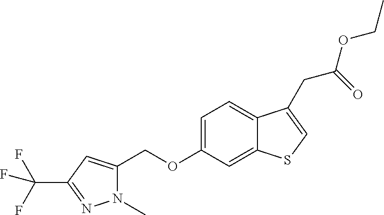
C12=CC(OCC3=CC(C(F)(F)F)=NN3C)=CC=C1C(CC(OCC)=O)=CS2
